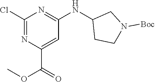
ClC1=NC(C(OC)=O)=CC(NC2CCN([Boc])C2)=N1
